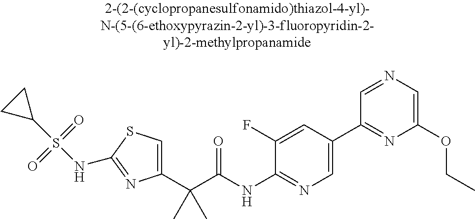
C1(C(C(NC2=NC=C(C3=NC(OCC)=CN=C3)C=C2F)=O)(C)C)=CSC(NS(C2CC2)(=O)=O)=N1
